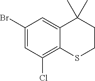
C1(Br)=CC(Cl)=C2C(=C1)C(C)(C)CCS2
